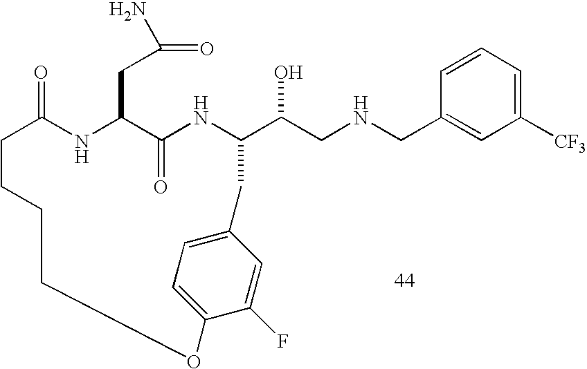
C1=CC=C([CF3])C=C1CNCC(O)C1NC(=O)C(CC(=O)N)NC(=O)CCCCOC2=CC=C(C=C2F)C1
